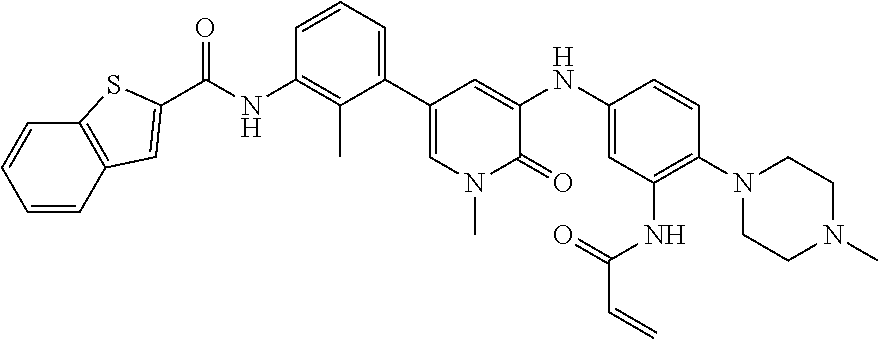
C(NC1=C(C)C(C2=CN(C)C(=O)C(NC3=CC(NC(C=C)=O)=C(N4CCN(C)CC4)C=C3)=C2)=CC=C1)(=O)C1=CC2=C(C=CC=C2)S1
